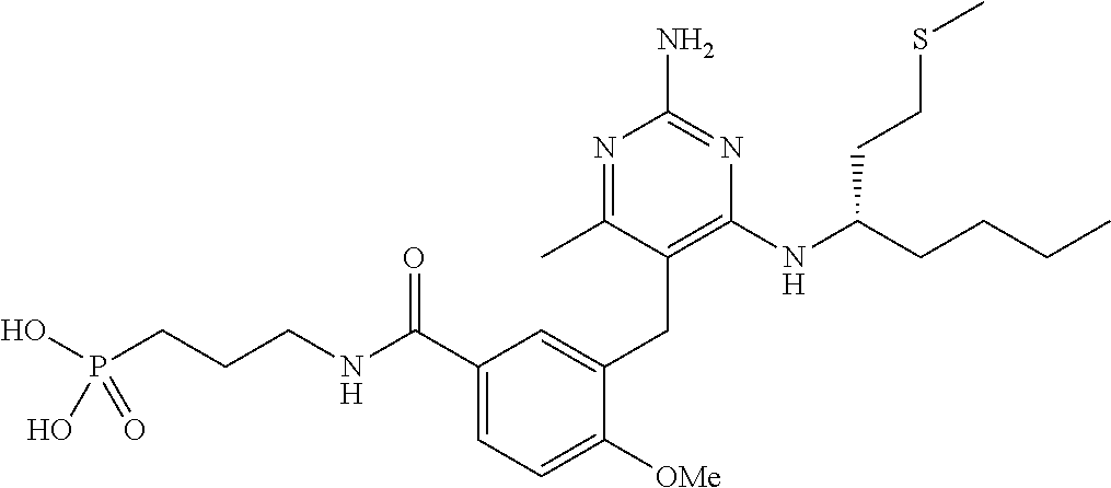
C1(C(NCCCP(O)(O)=O)=O)=CC=C([OMe])C(CC2=C(NC(CCCC)CCSC)N=C(N)N=C2C)=C1
